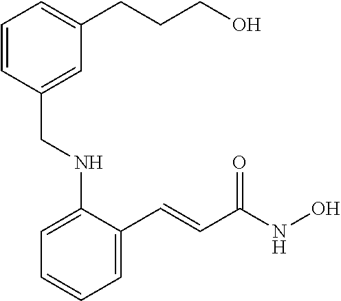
C1=CC(CNC2=CC=CC=C2C=CC(NO)=O)=CC(CCCO)=C1
